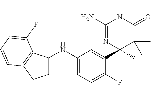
C1C(NC2=CC=C(F)C(C3(C)C(C)(C)C(=O)N(C)C(N)=N3)=C2)C2=C(C1)C=CC=C2F
